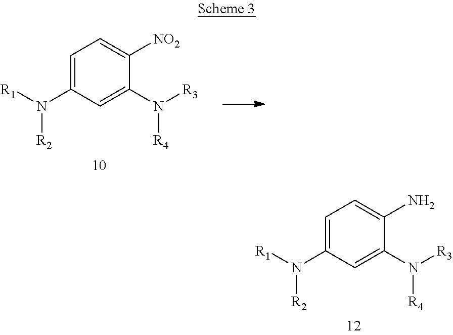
C1=C(N([R1])[R2])C=C(N([R3])[R4])C([NO2])=C1.C1=C(N([R1])[R2])C=C(N([R3])[R4])C(N)=C1
